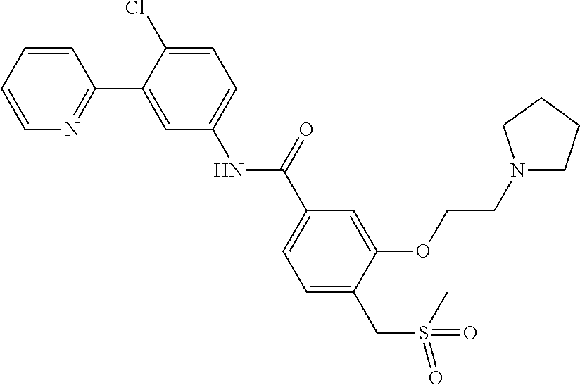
N1=C(C2=CC(NC(C3=CC=C(CS(=O)(=O)C)C(OCCN4CCCC4)=C3)=O)=CC=C2Cl)C=CC=C1
